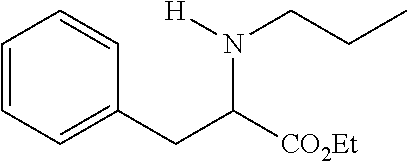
C1=CC=C(CC([CO2Et])N([H])CCC)C=C1
